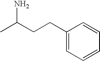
C1(CCC(C)N)=CC=CC=C1
